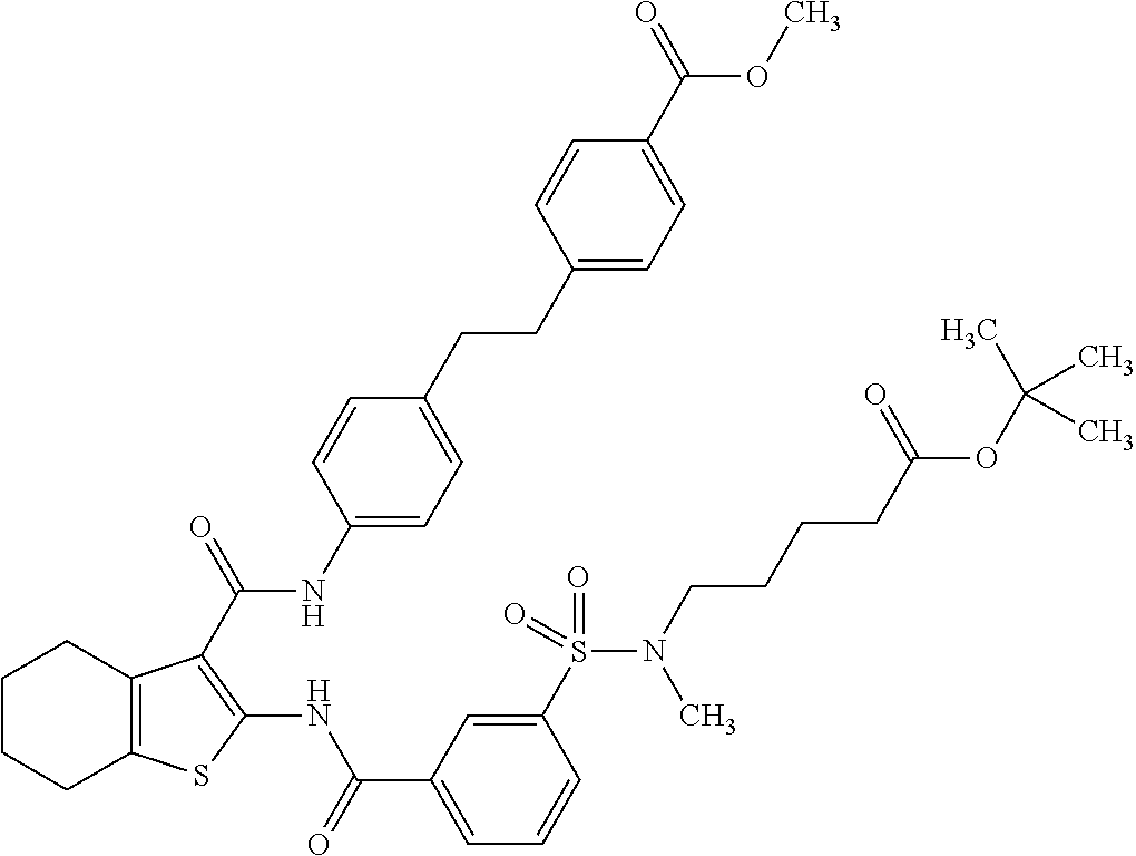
C1CCC2=C(C1)C(C(=O)NC1=CC=C(CCC3=CC=C(C(=O)OC)C=C3)C=C1)=C(NC(C1=CC=CC(S(=O)(=O)N(CCCCC(OC(C)(C)C)=O)C)=C1)=O)S2
